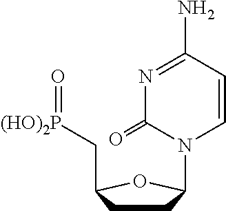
C1CC(C[(HO)2P]=O)OC1N1C=CC(N)=NC1=O
